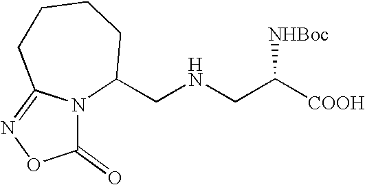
N12C(CNCC([COOH])[NHBoc])CCCCC1=NOC2=O
